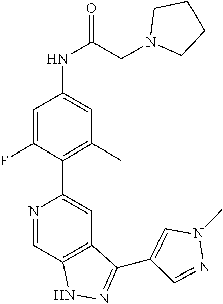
N1=CC2=C(C=C1C1=C(C)C=C(NC(=O)CN3CCCC3)C=C1F)C(C1=CN(C)N=C1)=NN2
